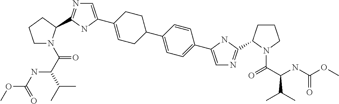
COC(NC(C(=O)N1CCCC1C1=NC=C(C2=CCC(C3=CC=C(C4=CN=C(C5CCCN5C(C(NC(OC)=O)C(C)C)=O)N4)C=C3)CC2)N1)C(C)C)=O
